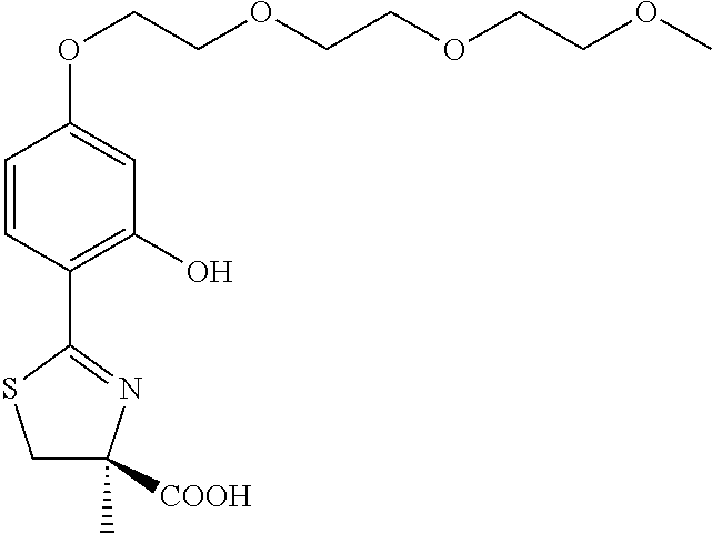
C1=CC(C2=NC([COOH])(C)CS2)=C(O)C=C1OCCOCCOCCOC
